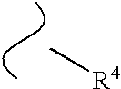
C[R4]
